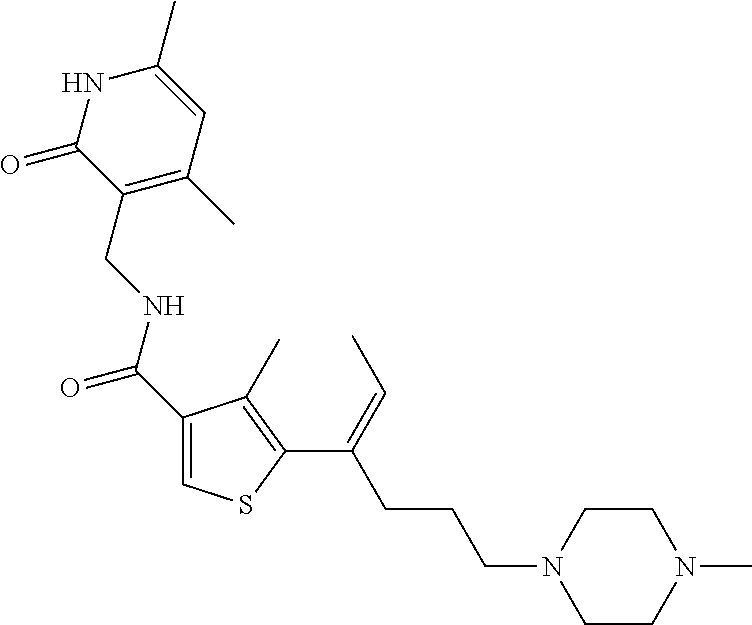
C1(C(=O)NCC2=C(C)C=C(C)NC2=O)=CSC(C(=CC)CCCN2CCN(C)CC2)=C1C
